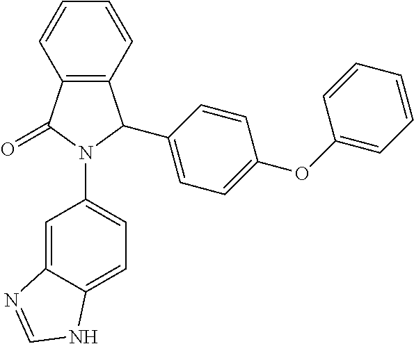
C12=C(C(=O)N(C3=CC=C4C(=C3)N=CN4)C1C1=CC=C(OC3=CC=CC=C3)C=C1)C=CC=C2
